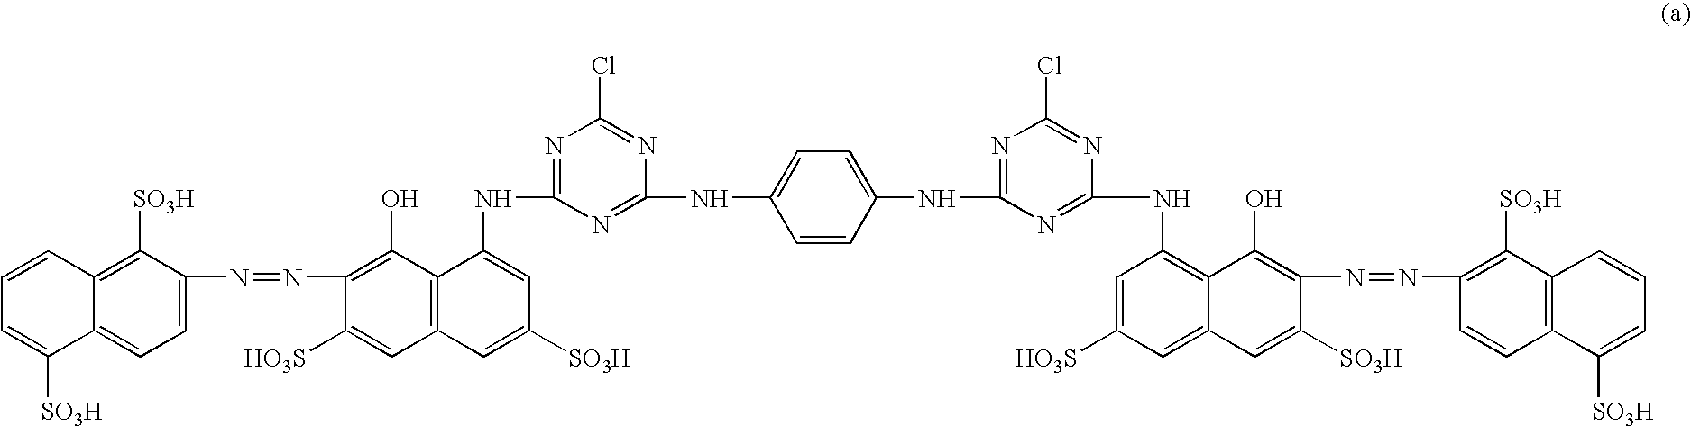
C12=CC=C(N=NC3=C(O)C4=C(C=C([SO3H])C=C4NC4=NC(Cl)=NC(NC5=CC=C(NC6=NC(Cl)=NC(NC7=C8C(=CC([HO3S])=C7)C=C([SO3H])C(N=NC7=C([SO3H])C9=C(C=C7)C([SO3H])=CC=C9)=C8O)=N6)C=C5)=N4)C=C3[HO3S])C([SO3H])=C1C=CC=C2[SO3H]
